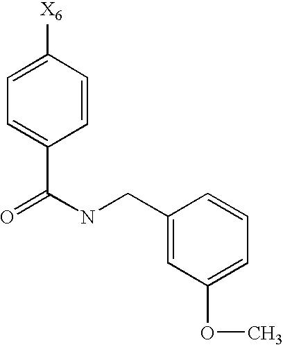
C1=CC([X6])=CC=C1C(NCC1=CC(OC)=CC=C1)=O
